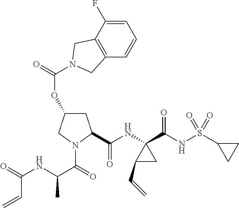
C12=C(C(F)=CC=C1)CN(C(=O)OC1CC(C(NC3(C(NS(C4CC4)(=O)=O)=O)C(C=C)C3)=O)N(C(=O)C(NC(=O)C=C)C)C1)C2
